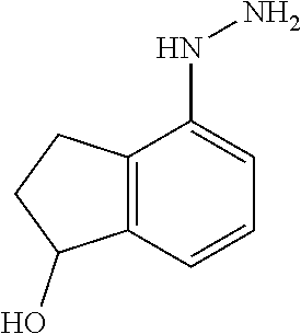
C12=C(C=CC=C1NN)C(O)CC2
